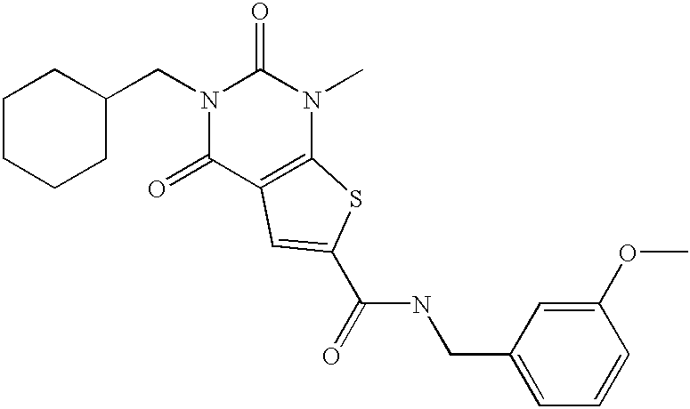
C1CCCC(CN2C(=O)C3=C(N(C)C2=O)SC(C(NCC2=CC=CC(OC)=C2)=O)=C3)C1
